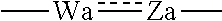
[Za](:[Wa]C)C
